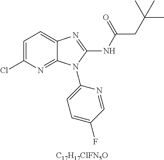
C1=C(Cl)N=C2C(=C1)N=C(NC(CC(C)(C)C)=O)N2C1=CC=C(F)C=N1.[C17H17ClFN5O]
